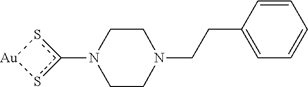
c1(N2CCN(CCC3=CC=CC=C3)CC2)s[Au]s1
